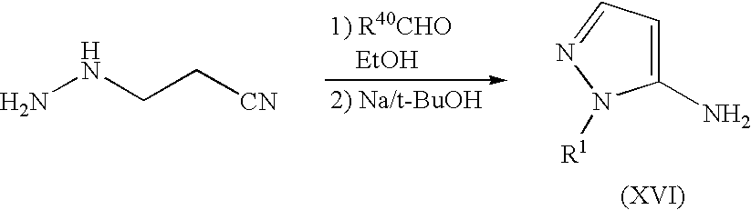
C1=C(N)N([R1])N=C1.NNCC[CN]
